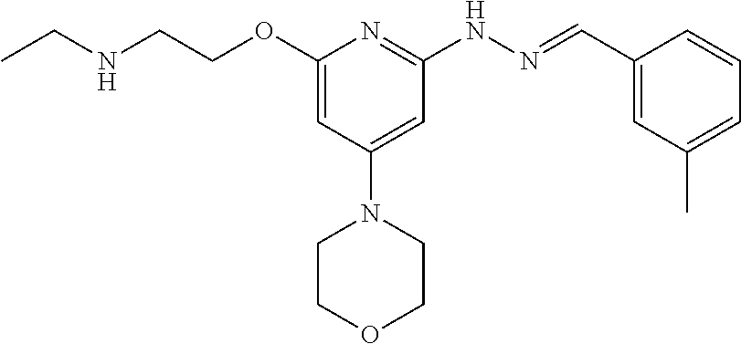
CCNCCOC1=CC(N2CCOCC2)=CC(NN=CC2=CC(C)=CC=C2)=N1
